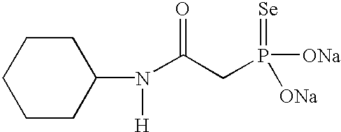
C1CC(N([H])C(CP(=[Se])([ONa])[ONa])=O)CCC1
